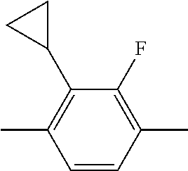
C1(C)=C(C2CC2)C(F)=C(C)C=C1
